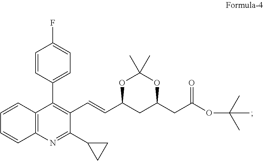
C1=CC2=C(C=C1)N=C(C1CC1)C(C=CC1CC(CC(OC(C)(C)C)=O)OC(C)(C)O1)=C2C1=CC=C(F)C=C1
